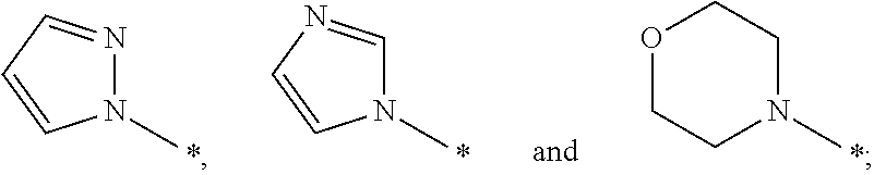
O1CCN(C)CC1.N1(C)N=CC=C1.N1(C)C=NC=C1
